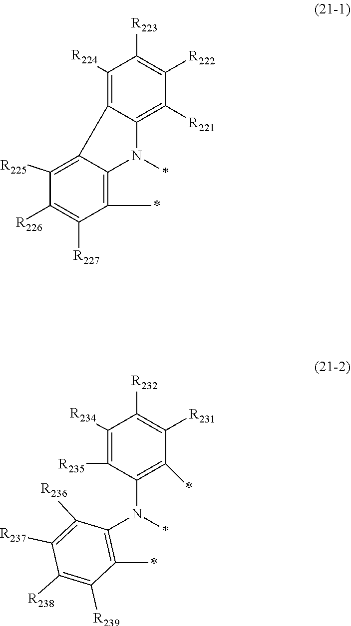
C12=C([R225])C([R226])=C([R227])C(*)=C1N(*)C1=C([R221])C([R222])=C([R223])C([R224])=C21.C1([R236])=C([R237])C([R238])=C([R239])C(*)=C1N(C1=C(*)C([R231])=C([R232])C([R234])=C1[R235])*
